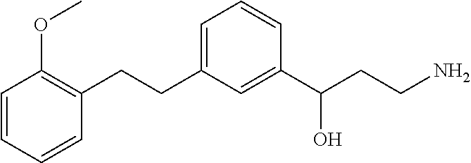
C1=C(CCC2=C(OC)C=CC=C2)C=C(C(CCN)O)C=C1
